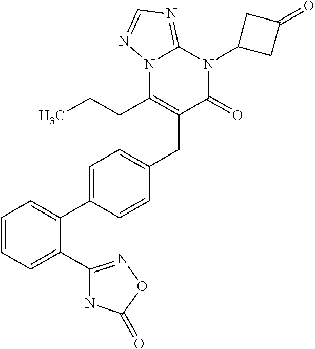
C(C1=C(CCC)N2C(=NC=N2)N(C2CC(=O)C2)C1=O)C1=CC=C(C2=CC=CC=C2C2=NOC(=O)N2)C=C1
